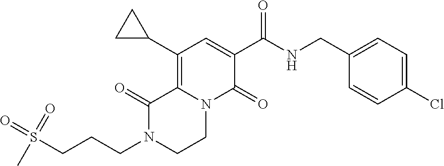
C12=C(C3CC3)C=C(C(=O)NCC3=CC=C(Cl)C=C3)C(=O)N1CCN(CCCS(=O)(=O)C)C2=O
